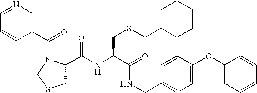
C1(C(NC(C(=O)NCC2=CC=C(OC3=CC=CC=C3)C=C2)CSCC2CCCCC2)=O)CSCN1C(C1=CN=CC=C1)=O
